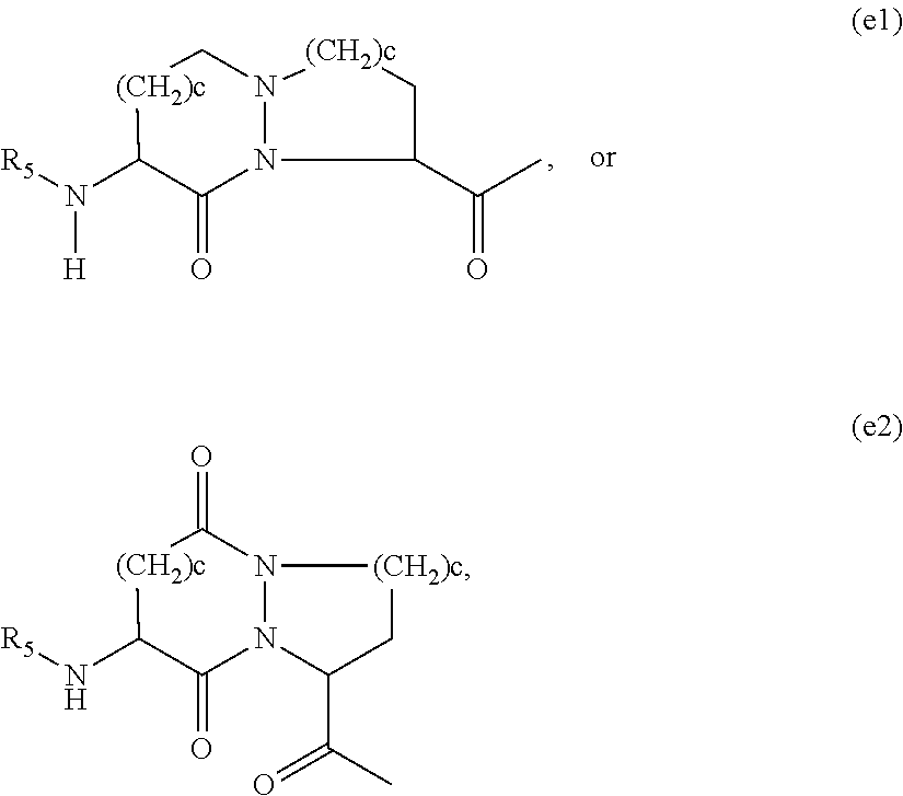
C1(C(C)=O)C[(CH2)c]N2N1C(=O)C(N([R5])[H])[(CH2)c]C2.N12N(C(=O)C(N[R5])[(CH2)c]C1=O)C(C(C)=O)C[(CH2)c]2
